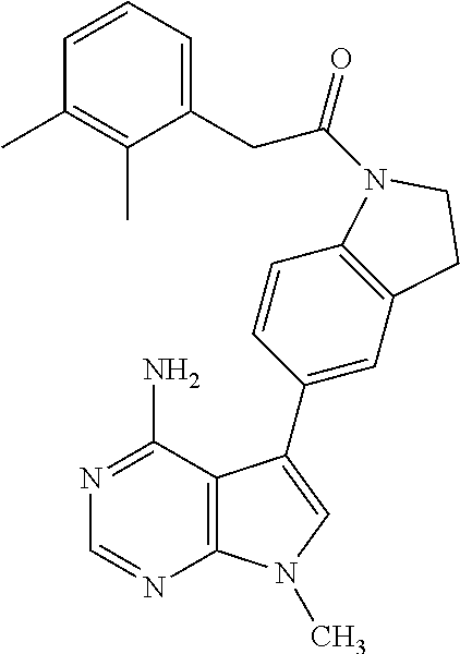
C1(CC(=O)N2C3=C(C=C(C4=CN(C)C5=C4C(N)=NC=N5)C=C3)CC2)=CC=CC(C)=C1C
